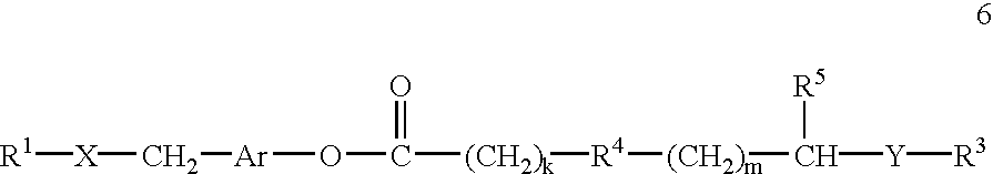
[R1][X]C[Ar]OC(=O)[(CH2)k][R4][(CH2)m]C([R5])[Y][R3]
